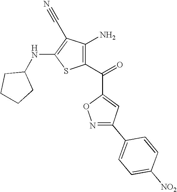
C1(C(=O)C2=CC(C3=CC=C([NO2])C=C3)=NO2)=C(N)C(C#N)=C(NC2CCCC2)S1
